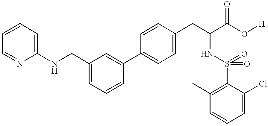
C1(NCC2=CC=CC(C3=CC=C(CC(C(O[H])=O)NS(=O)(=O)C4=C(C)C=CC=C4Cl)C=C3)=C2)=CC=CC=N1
